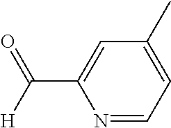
C1(C)=CC=NC(C([H])=O)=C1
